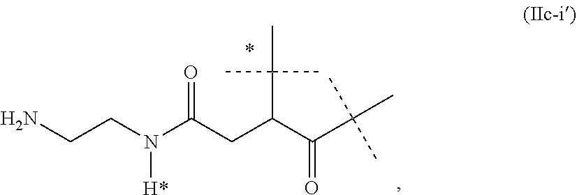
NCCN(C(CC(C(C(C)(C)C)=O)C(C)(C)C)=O)[H*]
